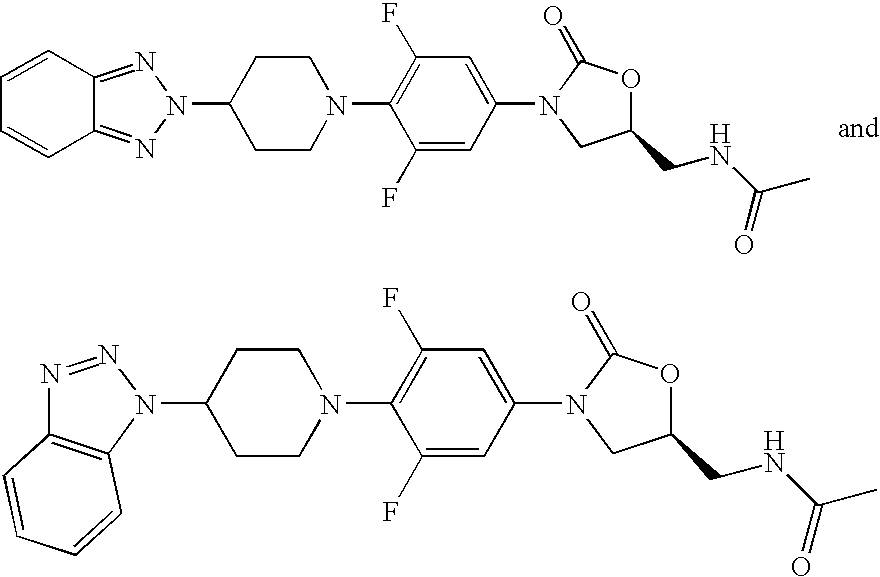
C1(N2N=C3C(=N2)C=CC=C3)CCN(C2=C(F)C=C(N3C(=O)OC(CNC(C)=O)C3)C=C2F)CC1.C1(N2C3=C(N=N2)C=CC=C3)CCN(C2=C(F)C=C(N3C(=O)OC(CNC(C)=O)C3)C=C2F)CC1
